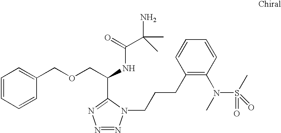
C1=CC=CC(COCC(NC(=O)C(C)(N)C)C2=NN=NN2CCCC2=C(N(S(=O)(C)=O)C)C=CC=C2)=C1
